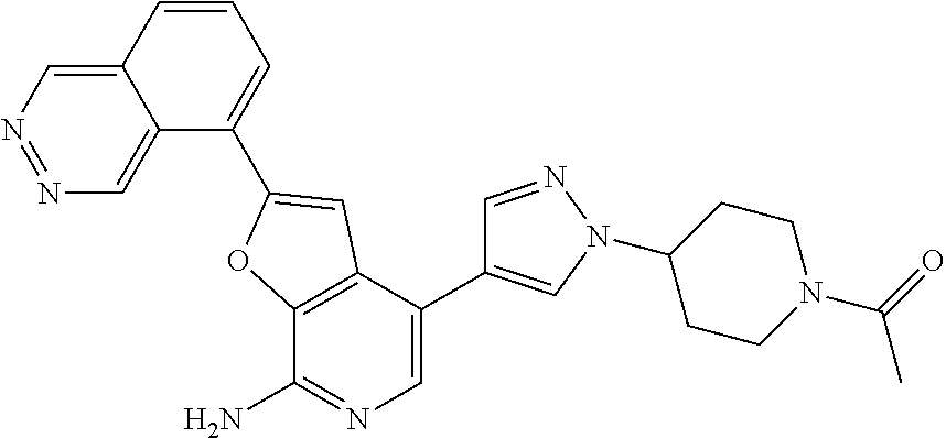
C12=C(C(C3=CN(C4CCN(C(=O)C)CC4)N=C3)=CN=C1N)C=C(C1=CC=CC3=CN=NC=C13)O2
